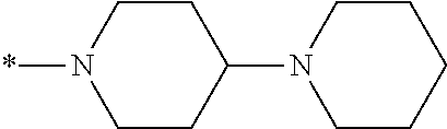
*N1CCC(N2CCCCC2)CC1
